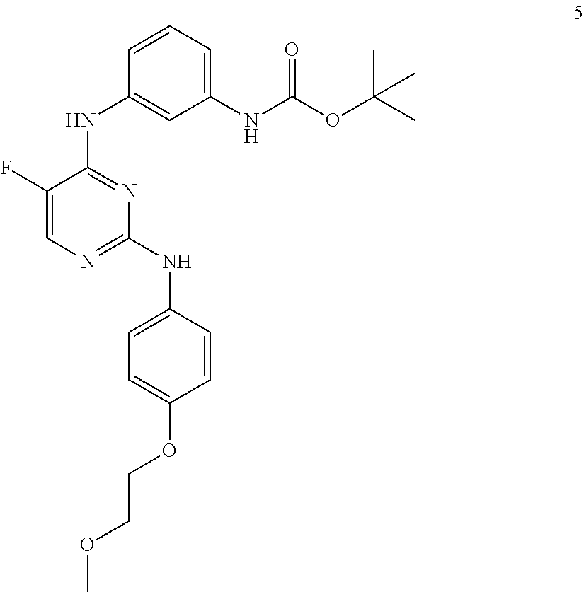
C1=CC=C(NC(OC(C)(C)C)=O)C=C1NC1=NC(NC2=CC=C(OCCOC)C=C2)=NC=C1F
